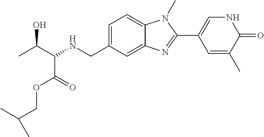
C1=C(CNC(C(C)O)C(=O)OCC(C)C)C=C2C(=C1)N(C)C(C1=CNC(=O)C(C)=C1)=N2
